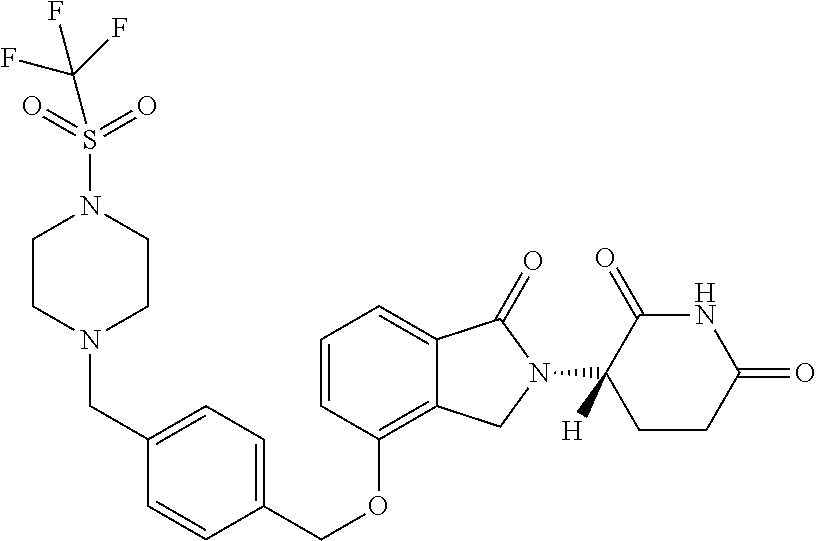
C(OC1=C2C(=CC=C1)C(=O)N(C1([H])C(=O)NC(=O)CC1)C2)C1=CC=C(CN2CCN(S(=O)(=O)C(F)(F)F)CC2)C=C1
